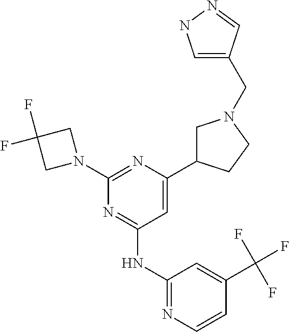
C1=C(C2CN(CC3=CNN=C3)CC2)N=C(N2CC(F)(F)C2)N=C1NC1=NC=CC(C(F)(F)F)=C1
